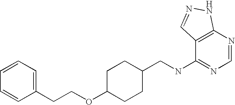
C1=CC=C(CCOC2CCC(CNC3=NC=NC4=C3C=NN4)CC2)C=C1
